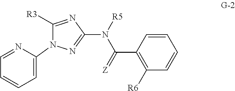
C1([R3])=NC(N([R5])C(C2=C([R6])C=CC=C2)=[Z])=NN1C1=CC=CC=N1
